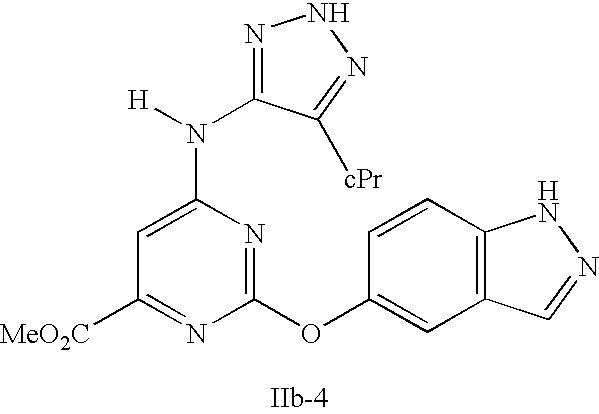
C1=C(N([H])C2=NNN=C2[cPr])N=C(OC2=CC3=C(C=C2)NN=C3)N=C1[MeO2C]
